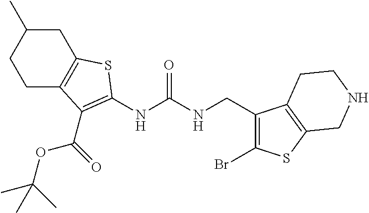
C1C2=C(CC(C)C1)SC(NC(NCC1=C(Br)SC3=C1CCNC3)=O)=C2C(OC(C)(C)C)=O
